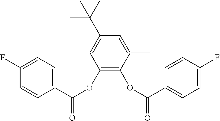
C1(OC(=O)C2=CC=C(F)C=C2)=C(OC(=O)C2=CC=C(F)C=C2)C(C)=CC(C(C)(C)C)=C1
